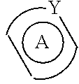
[A].c[Y].cc
